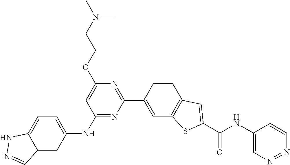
N1=NC=CC(NC(C2=CC3=C(S2)C=C(C2=NC(OCCN(C)C)=CC(NC4=CC=C5NN=CC5=C4)=N2)C=C3)=O)=C1
